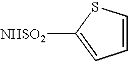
C1=CSC([NHSO2])=C1
